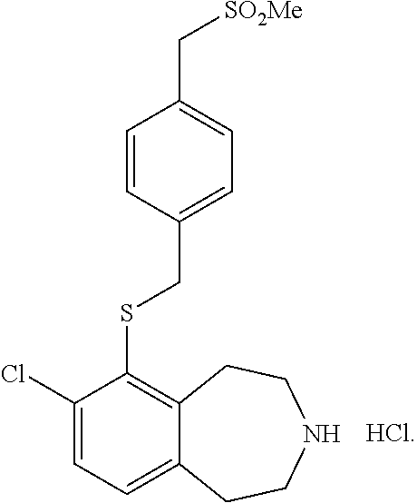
C1(Cl)=CC=C2C(=C1SCC1=CC=C(C[SO2Me])C=C1)CCNCC2.[HCl]
